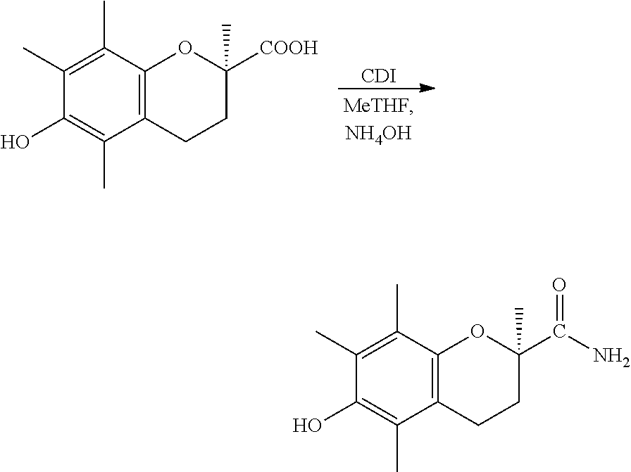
C12=C(C(C)=C(C)C(O)=C1C)OC(C(N)=O)(C)CC2.C12=C(C(C)=C(C)C(O)=C1C)OC([COOH])(C)CC2.[CDI]
